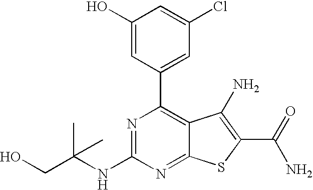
N1=C(NC(CO)(C)C)N=C2C(=C1C1=CC(Cl)=CC(O)=C1)C(N)=C(C(N)=O)S2
